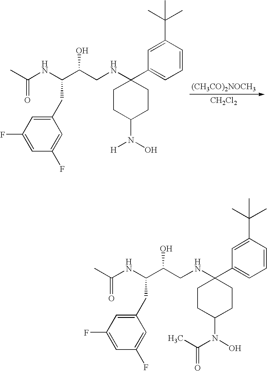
C1CC(NCC(C(NC(=O)C)CC2=CC(F)=CC(F)=C2)O)(C2=CC=CC(C(C)(C)C)=C2)CCC1N(O)[H].[(CH3CO)2NOCH3].C1CC(NCC(C(NC(=O)C)CC2=CC(F)=CC(F)=C2)O)(C2=CC=CC(C(C)(C)C)=C2)CCC1N(O)C(C)=O
